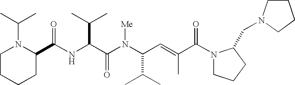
N(C(C(N(C(C(C)C)C=C(C)C(N1CCCC1CN1CCCC1)=O)[Me])=O)C(C)C)C(C1N(C(C)C)CCCC1)=O
